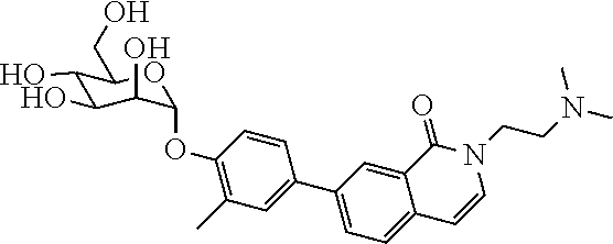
C1(O)C(O)C(O)C(OC2=C(C)C=C(C3=CC=C4C(=C3)C(=O)N(CCN(C)C)C=C4)C=C2)OC1CO
